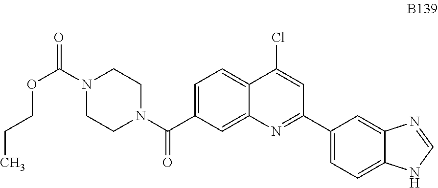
C1=C(C(N2CCN(C(=O)OCCC)CC2)=O)C=C2C(=C1)C(Cl)=CC(C1=CC=C3C(=C1)N=CN3)=N2
